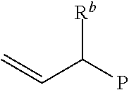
C=CC(P)[Rb]
